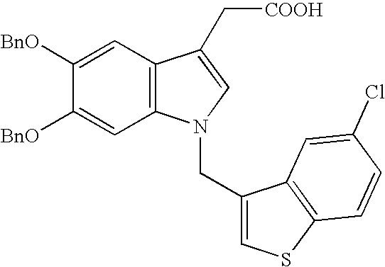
C1([BnO])=CC2=C(C=C1[BnO])C(C[COOH])=CN2CC1=CSC2=C1C=C(Cl)C=C2
